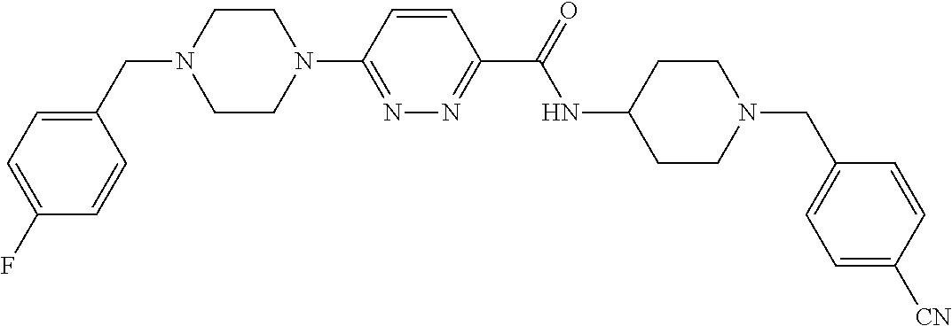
C1CN(C2=NN=C(C(=O)NC3CCN(CC4=CC=C([CN])C=C4)CC3)C=C2)CCN1CC1=CC=C(F)C=C1
